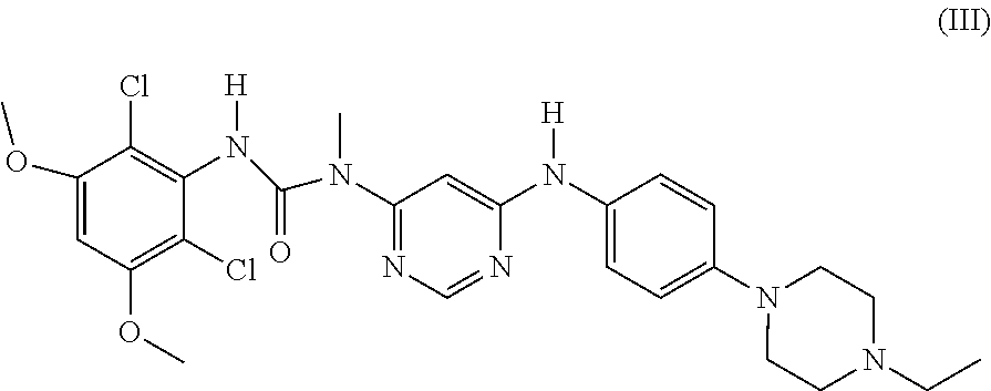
C1(OC)=CC(OC)=C(Cl)C(N(C(N(C)C2=NC=NC(N([H])C3=CC=C(N4CCN(CC)CC4)C=C3)=C2)=O)[H])=C1Cl
